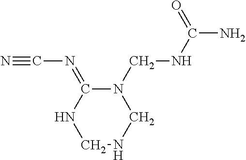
N#CN=C1NCNCN1CNC(N)=O
